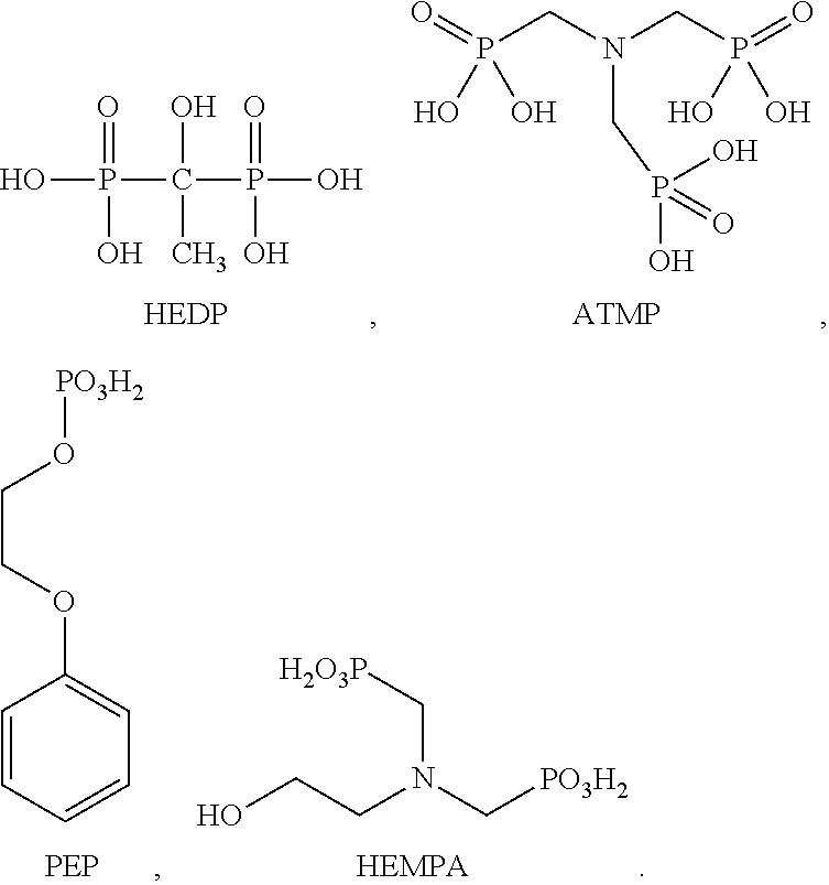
O=P(CN(CP(=O)(O)O)CP(O)(=O)O)(O)O.OP(=O)(O)C(P(O)(=O)O)(O)C.OCCN(C[PO3H2])C[H2O3P].C1=CC=CC=C1OCCO[PO3H2]
